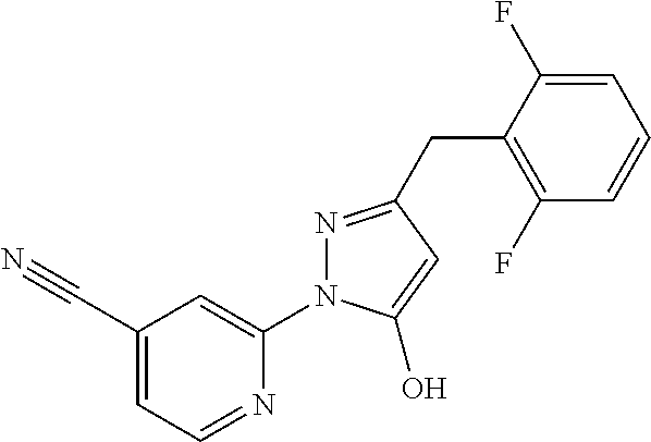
C1(C#N)=CC=NC(N2N=C(CC3=C(F)C=CC=C3F)C=C2O)=C1
